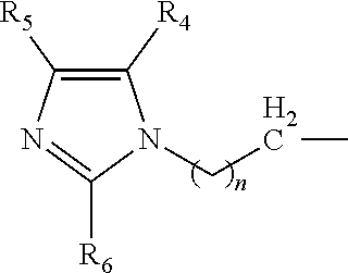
C1([R4])=C([R5])N=C([R6])N1CCC
